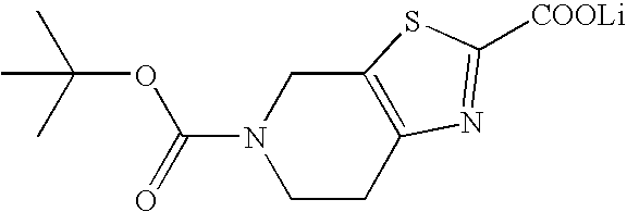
C(OC(C)(C)C)(=O)N1CC2=C(CC1)N=C([COOLi])S2
